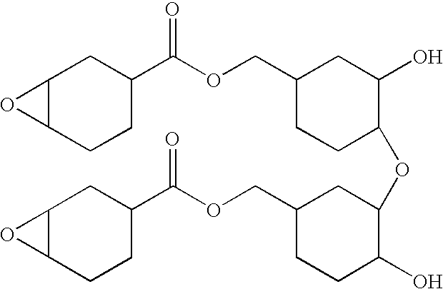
C12C(CCC(C(OCC3CCC(OC4CC(COC(C5CC6C(CC5)O6)=O)CCC4O)C(O)C3)=O)C1)O2
